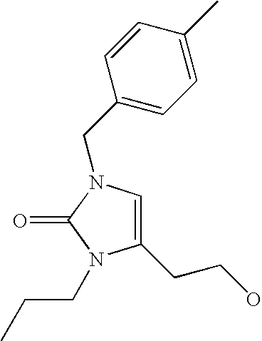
C1(CCO)=CN(CC2=CC=C(C)C=C2)C(=O)N1CCC
